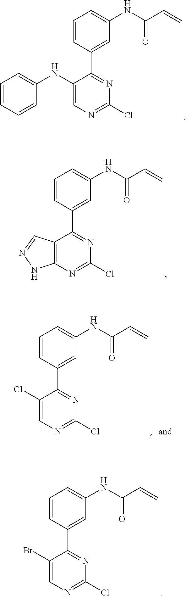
C1=CC=CC(NC2=CN=C(Cl)N=C2C2=CC(NC(C=C)=O)=CC=C2)=C1.C12=C(N=C(Cl)N=C1C1=CC(NC(C=C)=O)=CC=C1)NN=C2.C1(Cl)=CN=C(Cl)N=C1C1=CC(NC(C=C)=O)=CC=C1.C1(Br)=CN=C(Cl)N=C1C1=CC(NC(C=C)=O)=CC=C1
